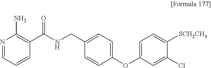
N1=CC=CC(C(NCC2=CC=C(OC3=CC=C([SCH2CH3])C(Cl)=C3)C=C2)=O)=C1N
